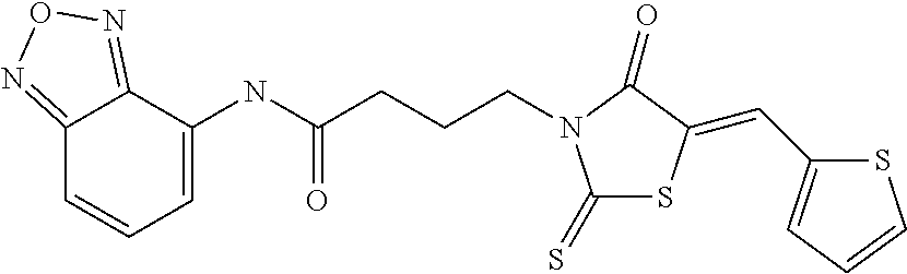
C12=NON=C1C(NC(CCCN1C(=S)SC(=CC3=CC=CS3)C1=O)=O)=CC=C2
